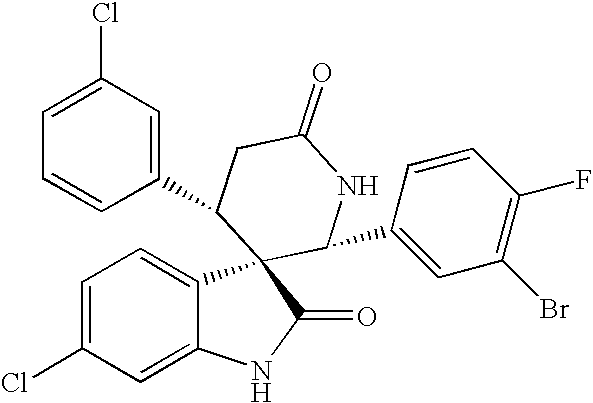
C1(C2C3(C4=CC=C(Cl)C=C4NC3=O)C(C3=CC(Br)=C(F)C=C3)NC(=O)C2)=CC(Cl)=CC=C1
